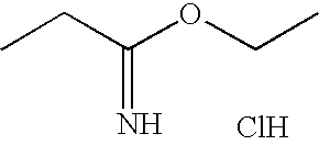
N=C(CC)OCC.Cl
